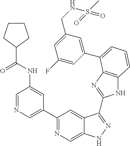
C1=NC=C(C2=NC=C3C(=C2)C(C2=NC4=C(N2)C=CC=C4C2=CC(CNS(C)(=O)=O)=CC(F)=C2)=NN3)C=C1NC(=O)C1CCCC1
